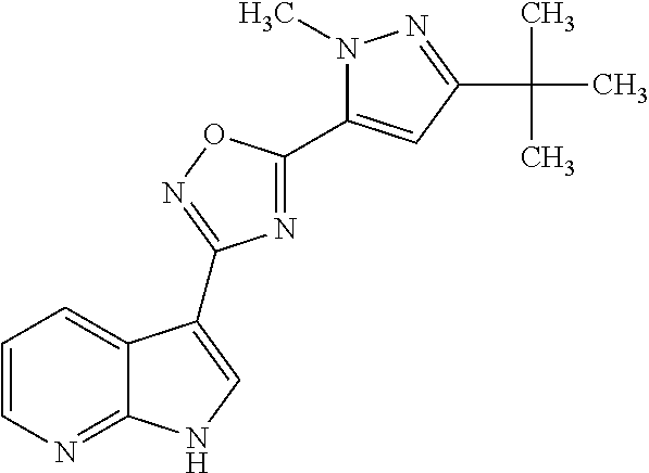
C1=CN=C2C(=C1)C(C1=NOC(C3=CC(C(C)(C)C)=NN3C)=N1)=CN2
